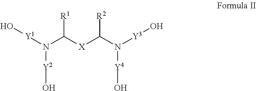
[R1]C(N([Y1]O)[Y2]O)[X]C([R2])N([Y3]O)[Y4]O
